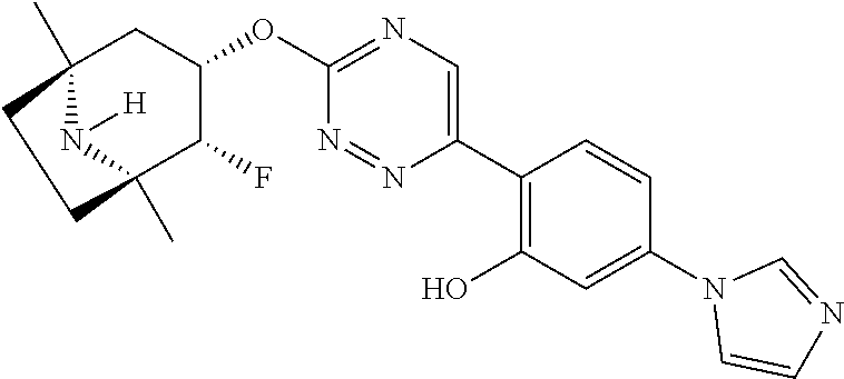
C12(C)N([H])C(C)(C(F)C(OC3=NC=C(C4=C(O)C=C(N5C=CN=C5)C=C4)N=N3)C1)CC2
